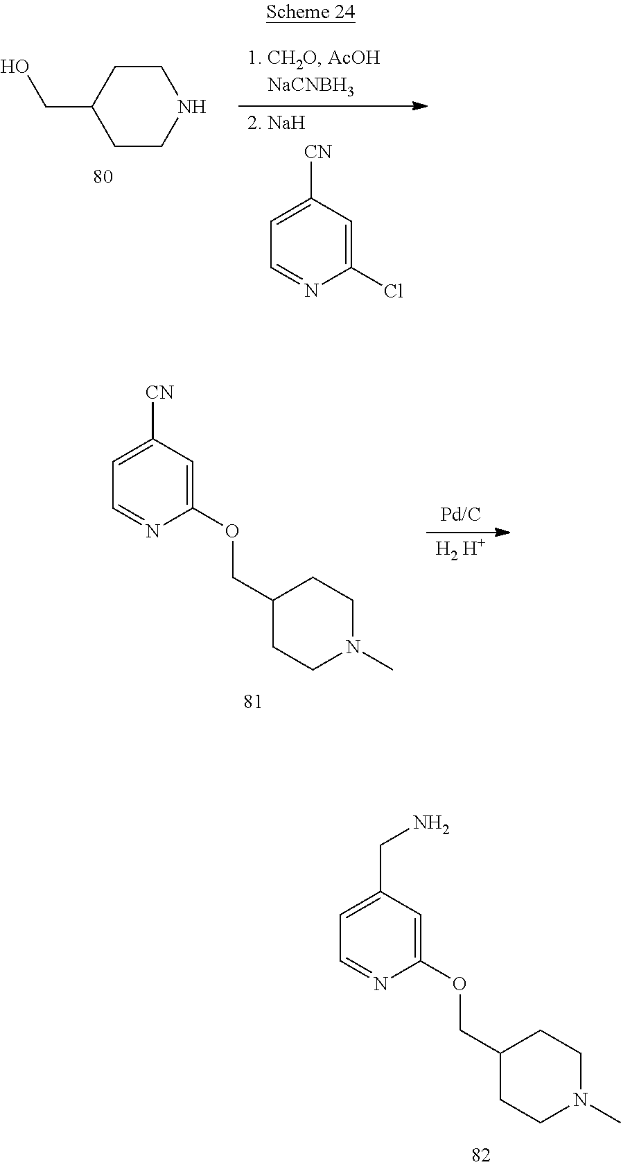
C1=C(CN)C=C(OCC2CCN(C)CC2)N=C1.C1(CO)CCNCC1.C1=C([CN])C=C(Cl)N=C1.C1=C([CN])C=C(OCC2CCN(C)CC2)N=C1.[H2 H+]
